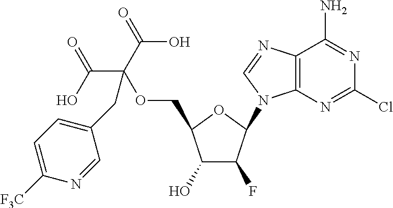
C1(O)C(F)C(N2C3=C(C(N)=NC(Cl)=N3)N=C2)OC1COC(CC1=CC=C([F3C])N=C1)(C(O)=O)C(=O)O
